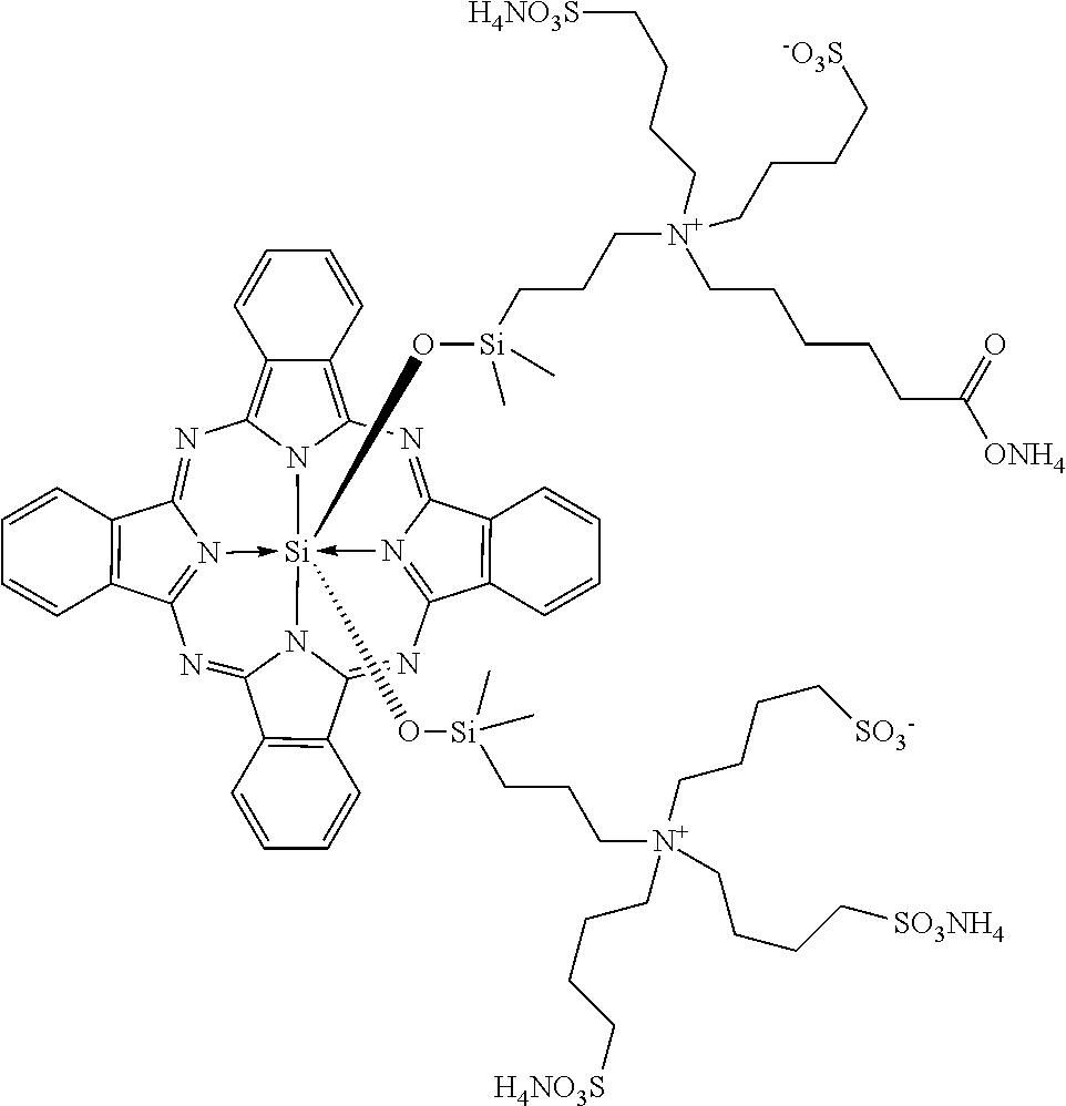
N1=C2N3->[Si]45(O[Si](CCC[N+](CCCC[H4NO3S])(CCCC[SO3NH4])CCCC[SO3-])(C)C)(O[Si](C)(CCC[N+](CCCC[H4NO3S])(CCCCCC(=O)[ONH4])CCCC[-O3S])C)-N6=C(N=C7N4C(=NC=3C3=C2C=CC=C3)C2=C7C=CC=C2)C2=C(C6=NC3=C4C(=C1N35)C=CC=C4)C=CC=C2
